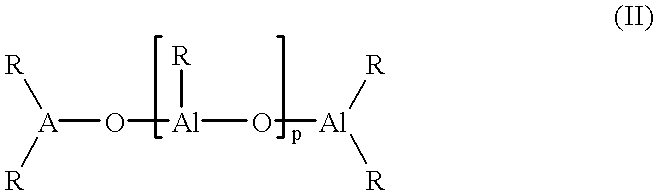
[A](O[Al](O[Al]([R])[R])[R])([R])[R]
